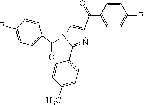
C1(C(C2=CN(C(C3=CC=C(F)C=C3)=O)C(C3=CC=C(C)C=C3)=N2)=O)=CC=C(F)C=C1
